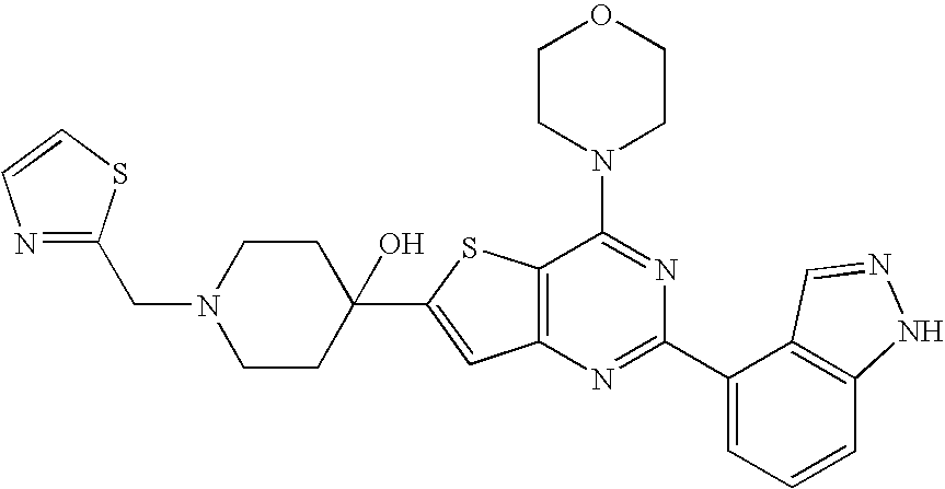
C1CN(C2=NC(C3=CC=CC4=C3C=NN4)=NC3=C2SC(C2(O)CCN(CC4=NC=CS4)CC2)=C3)CCO1
